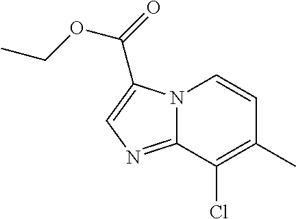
CC1=C(Cl)C2=NC=C(C(=O)OCC)N2C=C1
